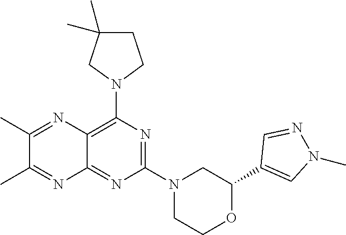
C1(C2=CN(C)N=C2)OCCN(C2=NC(N3CCC(C)(C)C3)=C3C(=N2)N=C(C)C(C)=N3)C1
